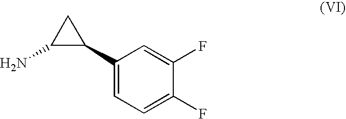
C1(C2CC2N)=CC=C(F)C(F)=C1
